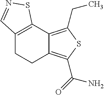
C12=C(C3=C(CC)SC(C(=O)N)=C3CC1)SN=C2
